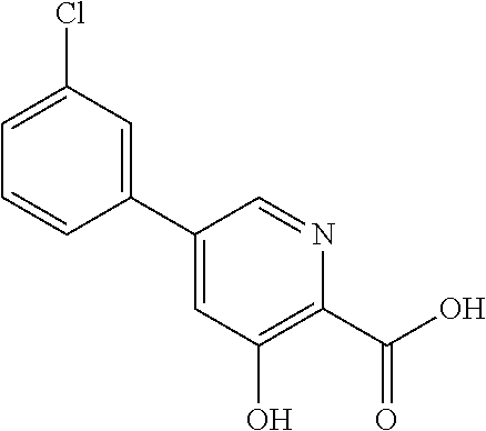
C1(C2=CC(Cl)=CC=C2)=CC(O)=C(C(O)=O)N=C1
